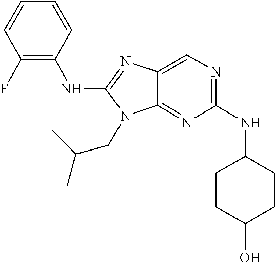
C1(NC2CCC(O)CC2)=NC=C2C(=N1)N(CC(C)C)C(NC1=C(F)C=CC=C1)=N2
